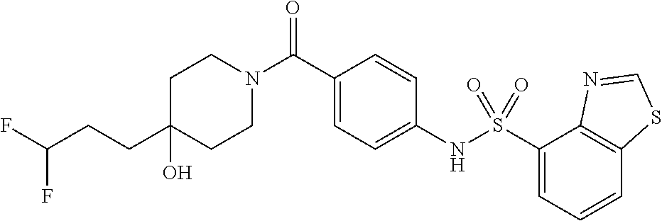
C1CN(C(C2=CC=C(NS(=O)(=O)C3=CC=CC4=C3N=CS4)C=C2)=O)CCC1(O)CCC(F)F
